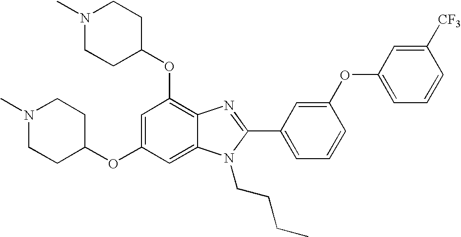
C1=C(OC2CCN(C)CC2)C=C2C(=C1OC1CCN(C)CC1)N=C(C1=CC=CC(OC3=CC=CC([CF3])=C3)=C1)N2CCCC
